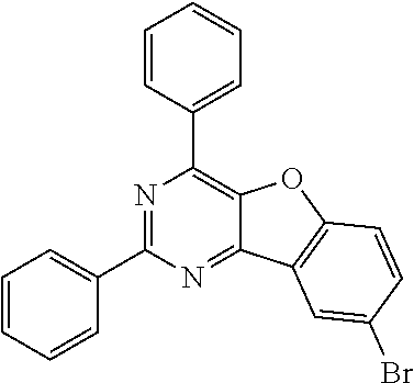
N1=C(C2=CC=CC=C2)N=C2C(=C1C1=CC=CC=C1)OC1=C2C=C(Br)C=C1
